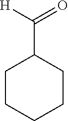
C1CCCCC1C([H])=O
